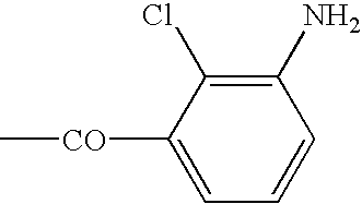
C1=C([CO]C)C(Cl)=C(N)C=C1
